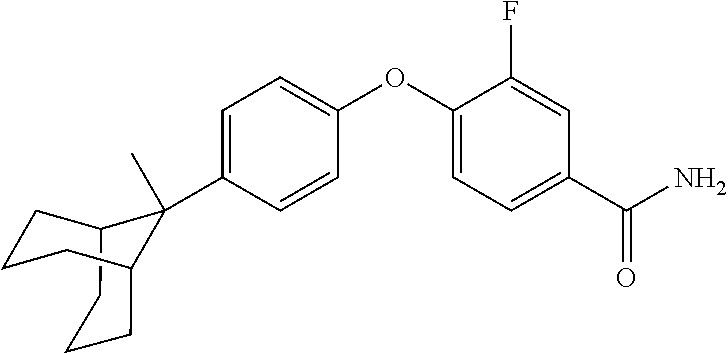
C12CCCC(CCC1)C2(C1=CC=C(OC2=CC=C(C(N)=O)C=C2F)C=C1)C
